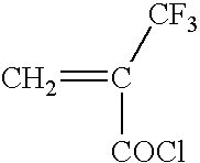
C=C([CF3])[COCl]
